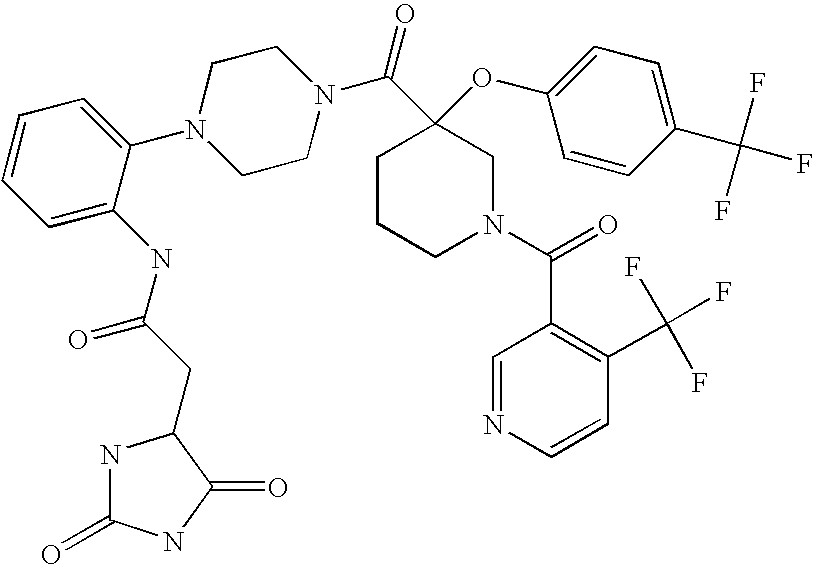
C1=CC=C(N2CCN(C(C3(OC4=CC=C(C(F)(F)F)C=C4)CCCN(C(C4=C(C(F)(F)F)C=CN=C4)=O)C3)=O)CC2)C(NC(=O)CC2NC(=O)NC2=O)=C1
